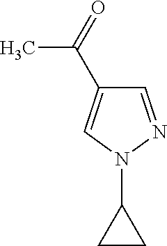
C1=NN(C2CC2)C=C1C(=O)C
